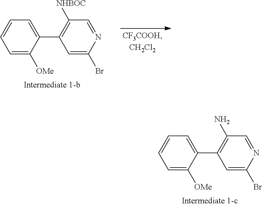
C1=C([OMe])C(C2=C(N)C=NC(Br)=C2)=CC=C1.C1=C([OMe])C(C2=C([NHBOC])C=NC(Br)=C2)=CC=C1
